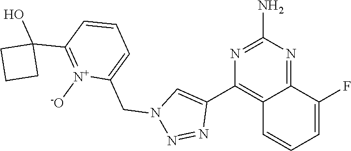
C12=NC(N)=NC(C3=CN(CC4=CC=CC(C5(O)CCC5)=[N+]4[-O])N=N3)=C1C=CC=C2F
